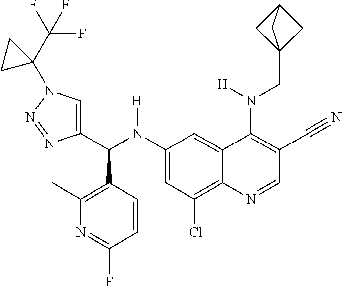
C1(N(C(C2=CN(C3(C(F)(F)F)CC3)N=N2)C2=C(C)N=C(F)C=C2)[H])=CC(Cl)=C2C(=C1)C(N(CC13CC(C1)C3)[H])=C(C#N)C=N2
